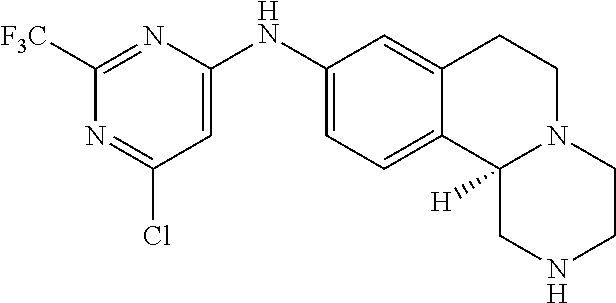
C1=C(NC2=CC=C3C(=C2)CCN2C3([H])CNCC2)N=C([F3C])N=C1Cl
